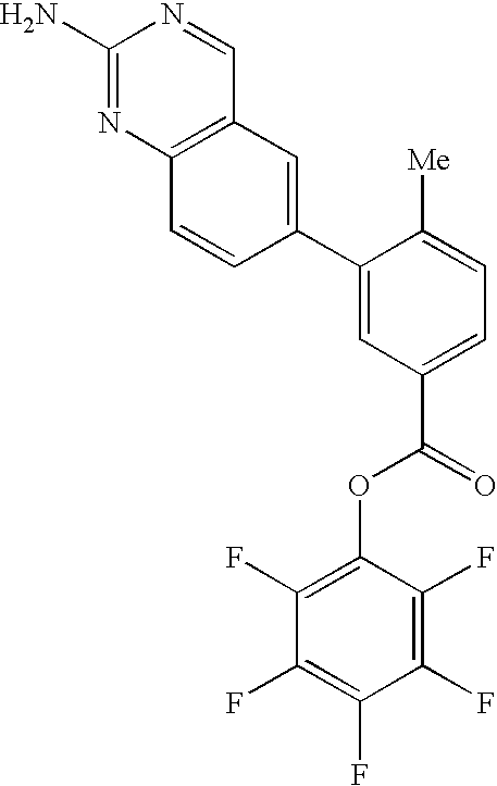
C12=C(C=NC(N)=N1)C=C(C1=CC(C(=O)OC3=C(F)C(F)=C(F)C(F)=C3F)=CC=C1[Me])C=C2
